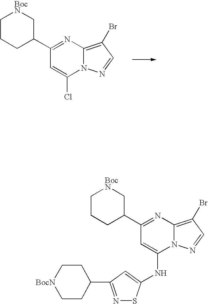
C1(C2=NC3=C(Br)C=NN3C(Cl)=C2)C[BocN]CCC1.C1(C2=NC3=C(Br)C=NN3C(NC3=CC(C4CC[BocN]CC4)=NS3)=C2)C[BocN]CCC1
